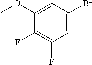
FC1=C(F)C=C(Br)C=C1OC
